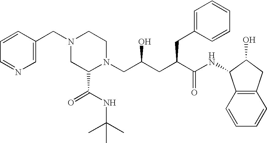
C1=C(CN2CC(C(NC(C)(C)C)=O)N(CC(O)CC(C(NC3C4=C(CC3O)C=CC=C4)=O)CC3=CC=CC=C3)CC2)C=CC=N1
